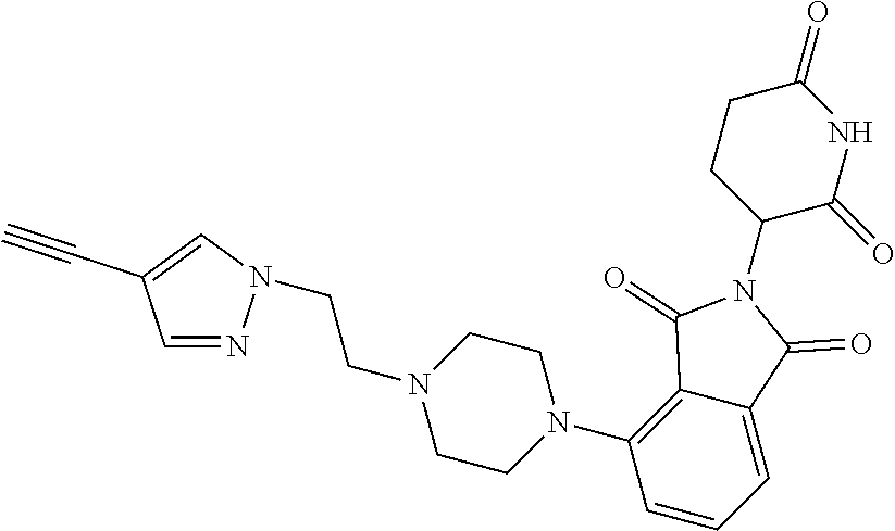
C1=NN(CCN2CCN(C3=C4C(=CC=C3)C(=O)N(C3C(=O)NC(=O)CC3)C4=O)CC2)C=C1C#C
